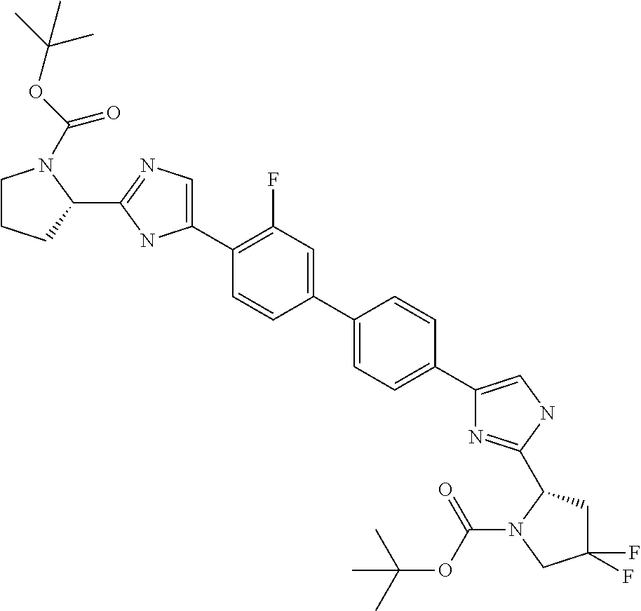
C1(C2=C(F)C=C(C3=CC=C(C4=CNC(C5CC(F)(F)CN5C(OC(C)(C)C)=O)=N4)C=C3)C=C2)=CN=C(C2N(C(=O)OC(C)(C)C)CCC2)N1
